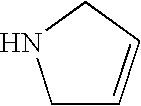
C1C=CCN1
